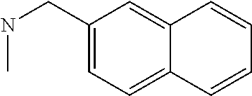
C1(CNC)=CC=C2C(=C1)C=CC=C2
